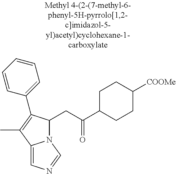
N12C(CC(C3CCC([COOMe])CC3)=O)C(C3=CC=CC=C3)=C(C)C1=CN=C2
